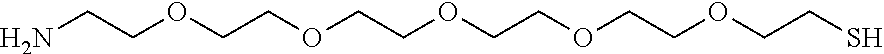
NCCOCCOCCOCCOCCOCCS
